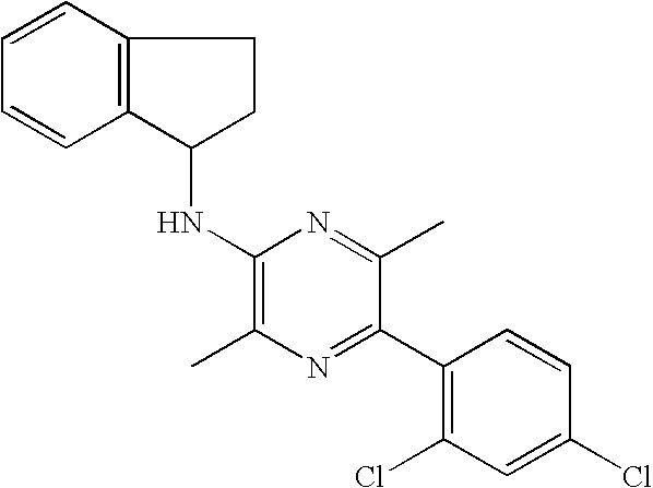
C1(Cl)=CC(Cl)=C(C2=NC(C)=C(NC3C4=C(CC3)C=CC=C4)N=C2C)C=C1
